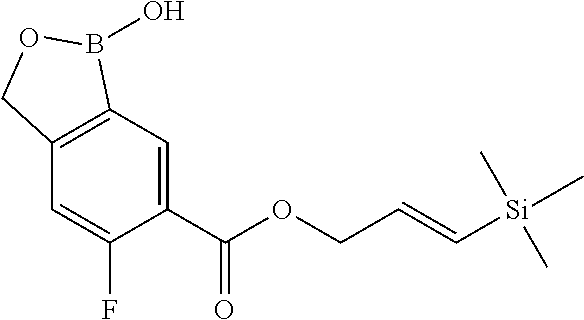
C1=C(C(OCC=C[Si](C)(C)C)=O)C(F)=CC2=C1B(O)OC2
